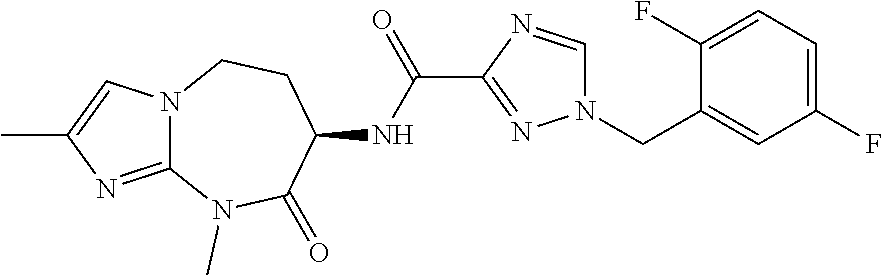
N12C(=NC(C)=C1)N(C)C(=O)C(NC(C1=NN(CC3=CC(F)=CC=C3F)C=N1)=O)CC2
